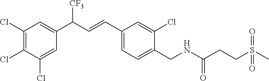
C1(Cl)=C(Cl)C(Cl)=CC(C(C=CC2=CC=C(CNC(CCS(=O)(C)=O)=O)C(Cl)=C2)[CF3])=C1
